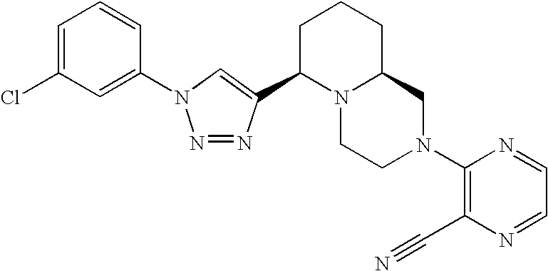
N1=NC(C2N3C(CCC2)CN(C2=C(C#N)N=CC=N2)CC3)=CN1C1=CC(Cl)=CC=C1
